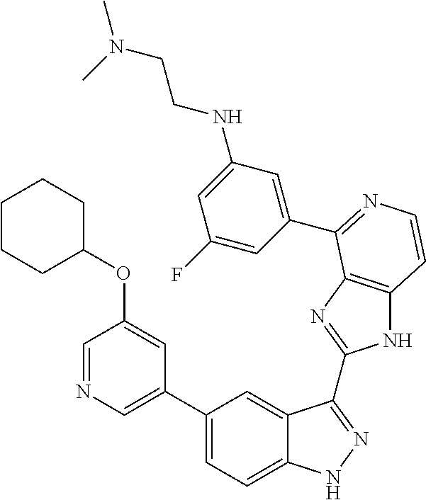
C1(C2=CN=CC(OC3CCCCC3)=C2)=CC=C2C(=C1)C(C1=NC3=C(N1)C=CN=C3C1=CC(NCCN(C)C)=CC(F)=C1)=NN2
